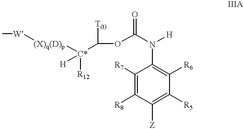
C1([R6])=C(N([H])C(=O)OC([T(t)])[C*]([(X)q(D)p][W]C)([R12])[H])C([R7])=C([R8])C([Z])=C1[R5]
